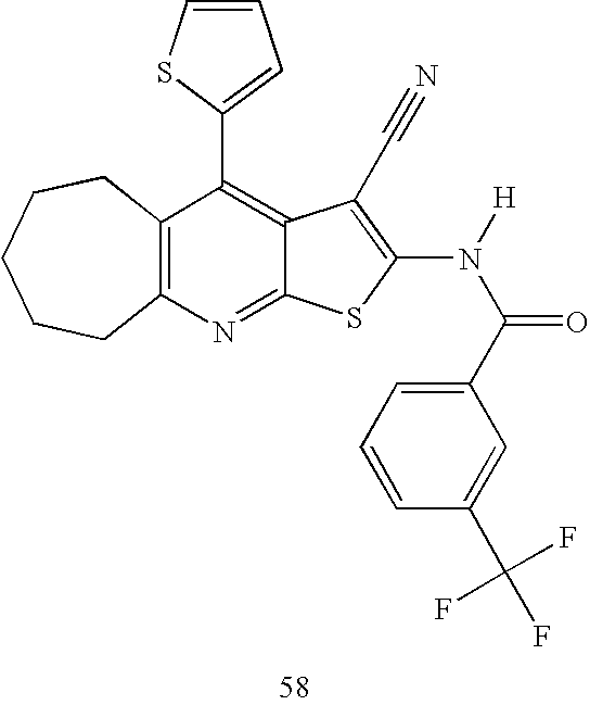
C12=C(N=C3C(=C1C1=CC=CS1)C(C#N)=C(N([H])C(=O)C1=CC=CC(C(F)(F)F)=C1)S3)CCCCC2
